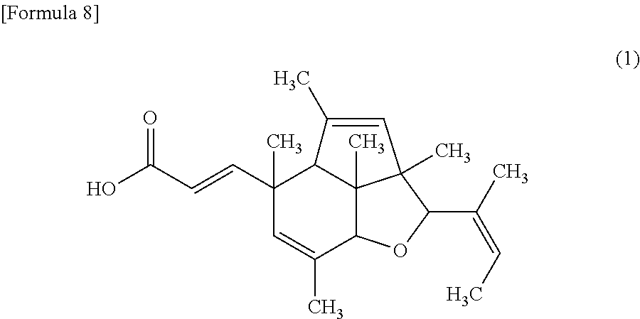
C1(C=CC(O)=O)(C)C=C(C)C2C3(C)C1C(C)=CC3(C)C(C(=CC)C)O2
